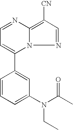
C1=C(C2=CC(N(CC)C(C)=O)=CC=C2)N2N=CC([CN])=C2N=C1
